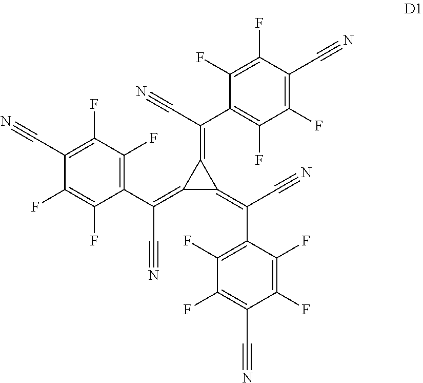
C1(=C(C2=C(F)C(F)=C(C#N)C(F)=C2F)C#N)C(=C(C#N)C2=C(F)C(F)=C(C#N)C(F)=C2F)C1=C(C#N)C1=C(F)C(F)=C(C#N)C(F)=C1F
